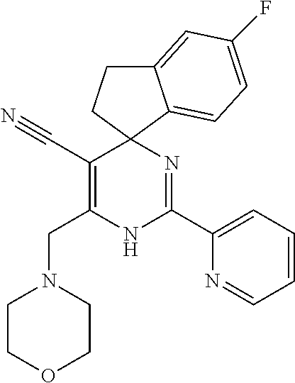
C(C1=C(CN2CCOCC2)NC(C2=CC=CC=N2)=NC12CCC1=CC(F)=CC=C12)#N
